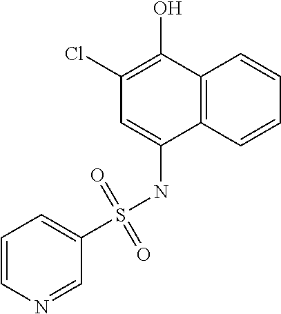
C1=C(S(NC2=CC(Cl)=C(O)C3=C2C=CC=C3)(=O)=O)C=NC=C1
